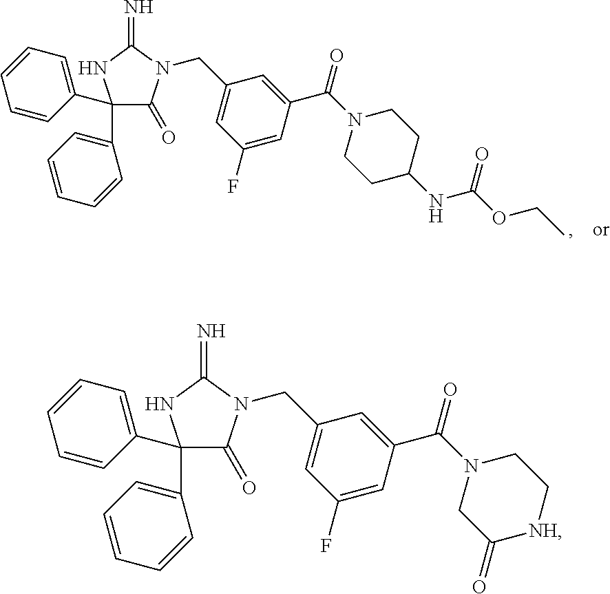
C1(=O)N(CC2=CC(F)=CC(C(N3CC(=O)[NH]CC3)=O)=C2)C(=N)NC1(C1=CC=CC=C1)C1=CC=CC=C1.C1(=O)N(CC2=CC(F)=CC(C(N3CCC(NC(OCC)=O)CC3)=O)=C2)C(=N)NC1(C1=CC=CC=C1)C1=CC=CC=C1
